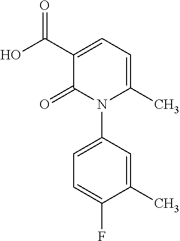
C1(N2C(C)=CC=C(C(O)=O)C2=O)=CC=C(F)C(C)=C1
